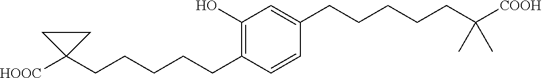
C1(O)=C(CCCCCC2([HOOC])CC2)C=CC(CCCCCC(C)(C)[COOH])=C1
